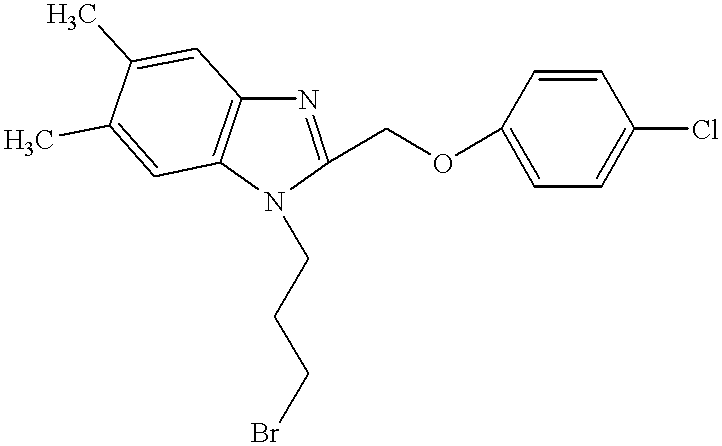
N1(CCCBr)C(COC2=CC=C(Cl)C=C2)=NC2=C1C=C(C)C(C)=C2
